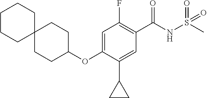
C1=C(OC2CCC3(CC2)CCCCC3)C(C2CC2)=CC(C(NS(=O)(=O)C)=O)=C1F
